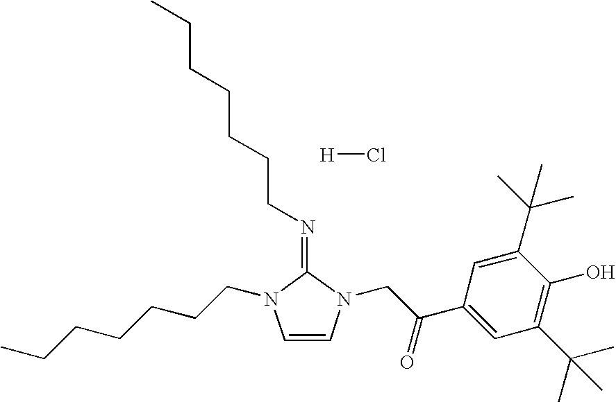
C1=CN(CC(C2=CC(C(C)(C)C)=C(O)C(C(C)(C)C)=C2)=O)C(=NCCCCCCC)N1CCCCCCC.[H]Cl
